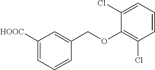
C1=C([HOOC])C=C(COC2=C(Cl)C=CC=C2Cl)C=C1
